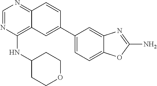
C1(NC2CCOCC2)=C2C(=NC=N1)C=CC(C1=CC=C3C(=C1)N=C(N)O3)=C2
